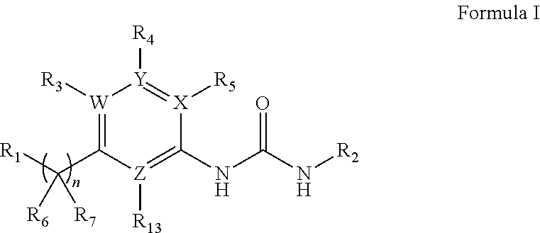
[W]1([R3])=C(C([R1])([R6])[R7])[Z]([R13])=C(NC(=O)N[R2])[X]([R5])=[Y]1[R4]
